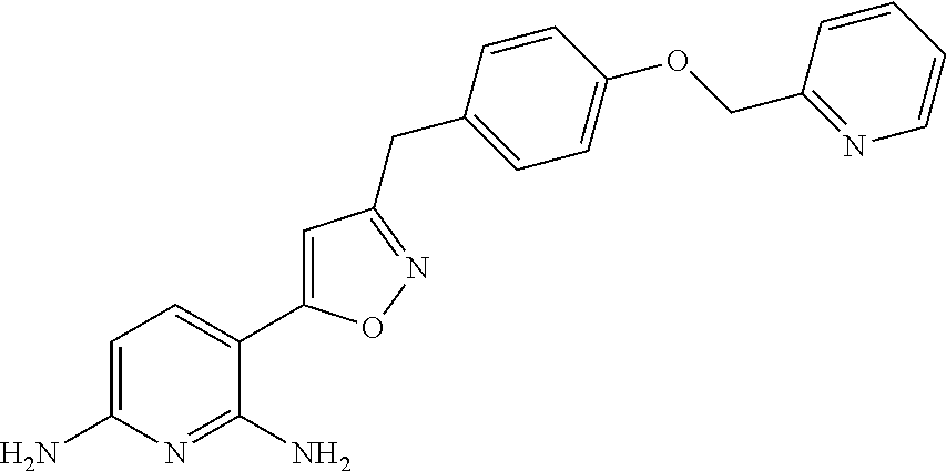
C1=C(N)N=C(N)C(C2=CC(CC3=CC=C(OCC4=NC=CC=C4)C=C3)=NO2)=C1
